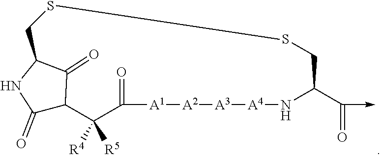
C1(=O)C2C(=O)C(N1)CSSCC(C(->C)=O)N[A4][A3][A2][A1]C(=O)C2([R5])[R4]
